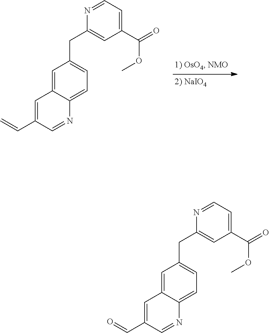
C1(CC2=CC=C3C(=C2)C=C(C=C)C=N3)=CC(C(=O)OC)=CC=N1.C1(CC2=CC=C3C(=C2)C=C(C=O)C=N3)=CC(C(=O)OC)=CC=N1
